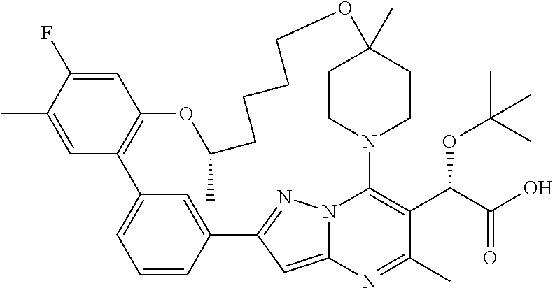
C1=C(F)C(C)=CC2=C1OC(C)CCCCOC1(C)CCN(C3=C(C(C(O)=O)OC(C)(C)C)C(C)=NC4=CC(=NN43)C3=CC2=CC=C3)CC1
